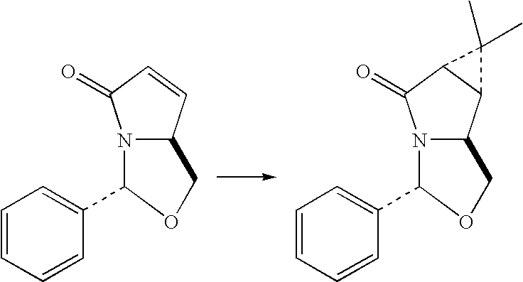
C1=CC=CC(C2N3C(C4C(C3=O)C4(C)C)CO2)=C1.C1=CC=CC(C2N3C(C=CC3=O)CO2)=C1
